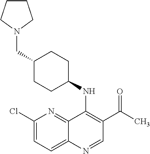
C1(Cl)=CC=C2C(=N1)C(NC1CCC(CN3CCCC3)CC1)=C(C(=O)C)C=N2
